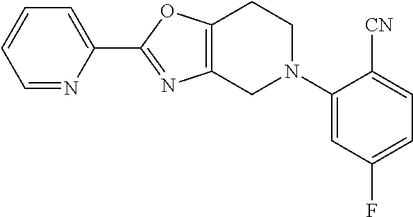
C1=NC(C2=NC3=C(O2)CCN(C2=CC(F)=CC=C2[CN])C3)=CC=C1
